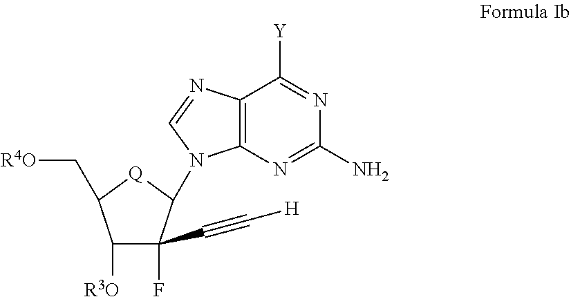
C1([R3O])C(F)(C#C[H])C(N2C3=C(C([Y])=NC(N)=N3)N=C2)[Q]C1C[R4O]
